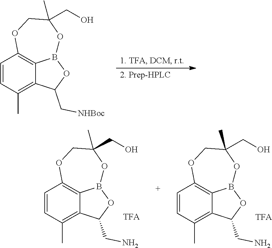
C1=CC(C)=C2C3=C1OCC(C)(CO)OB3OC2C[NHBoc].C1=CC(C)=C2C3=C1OCC(C)(CO)OB3OC2CN.C1=CC(C)=C2C3=C1OCC(C)(CO)OB3OC2CN
